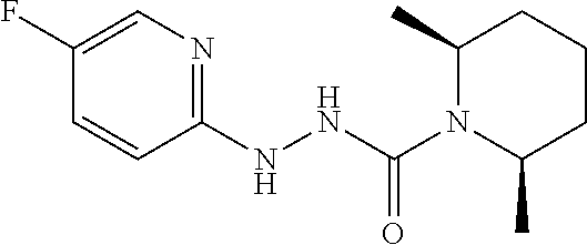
C1(NNC(N2C(C)CCCC2C)=O)=NC=C(F)C=C1
